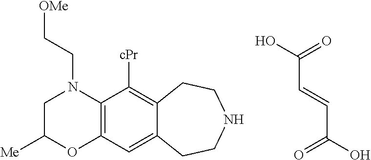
C12=C(C=C3C(=C1[cPr])CCNCC3)OC([Me])CN2CC[OMe].C(C(=O)O)=CC(O)=O
